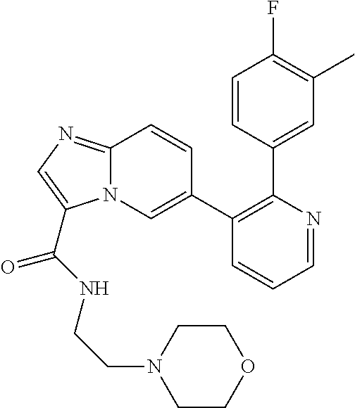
C1(C2=CN3C(=NC=C3C(NCCN3CCOCC3)=O)C=C2)=C(C2=CC(C)=C(F)C=C2)N=CC=C1
